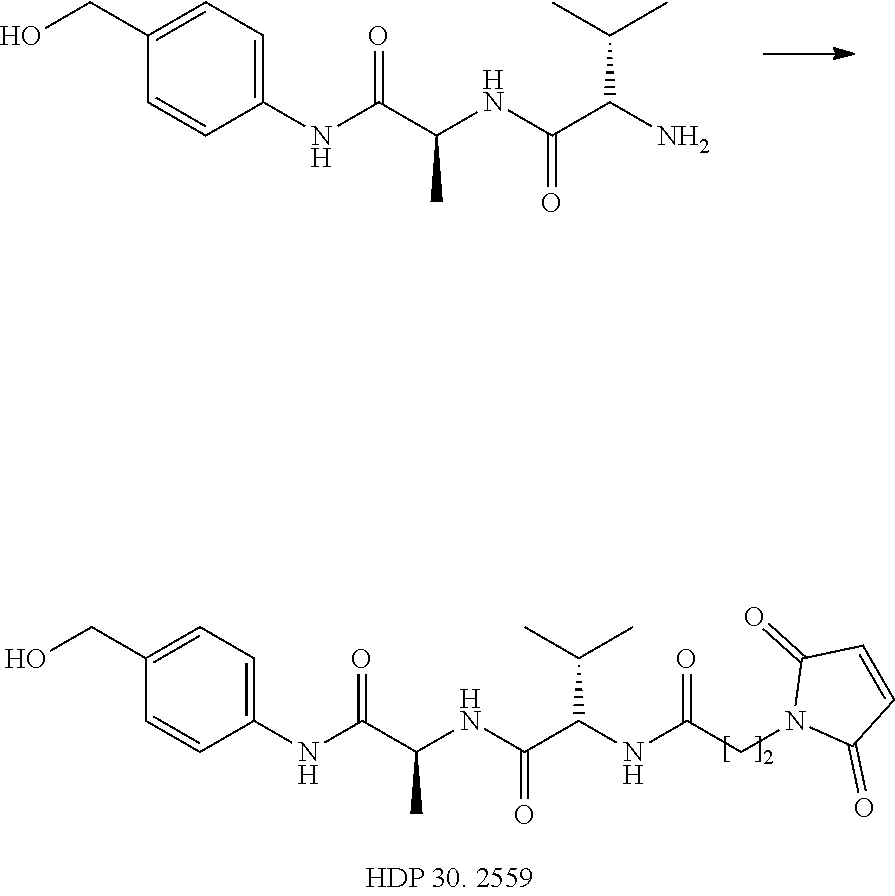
CC(C)C(C(NC(C(NC1=CC=C(CO)C=C1)=O)C)=O)NC(CN1C(=O)C=CC1=O)=O.CC(C)C(C(NC(C(NC1=CC=C(CO)C=C1)=O)C)=O)N
